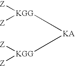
[KGG]([KA][KGG]([Z])[Z])([Z])[Z]
